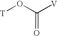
[T]OC([V])=O
